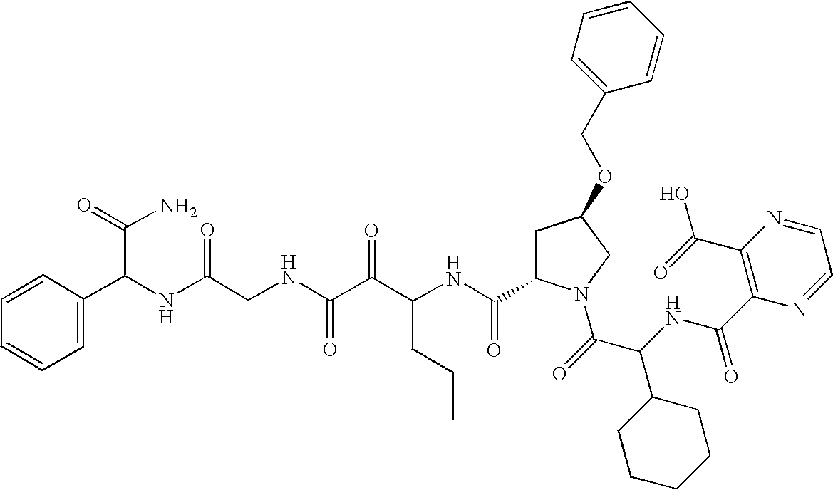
C1(C(NC(C(=O)N2CC(OCC3=CC=CC=C3)CC2C(NC(C(C(NCC(NC(C(N)=O)C2=CC=CC=C2)=O)=O)=O)CCC)=O)C2CCCCC2)=O)=C(C(O)=O)N=CC=N1
